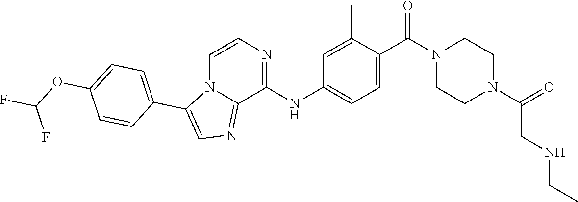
C1(C(N2CCN(C(=O)CNCC)CC2)=O)=CC=C(NC2=NC=CN3C2=NC=C3C2=CC=C(OC(F)F)C=C2)C=C1C
